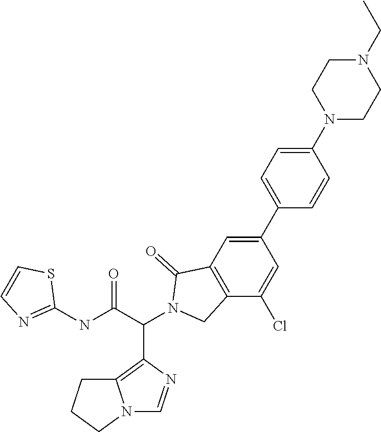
N1(C2=CC=C(C3=CC4=C(C(Cl)=C3)CN(C(C(NC3=NC=CS3)=O)C3=C5N(C=N3)CCC5)C4=O)C=C2)CCN(CC)CC1
